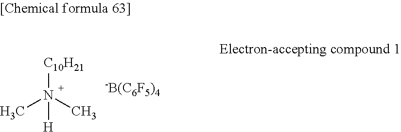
CN(C)([C10H21])[H].[-B(C6F5)4]
